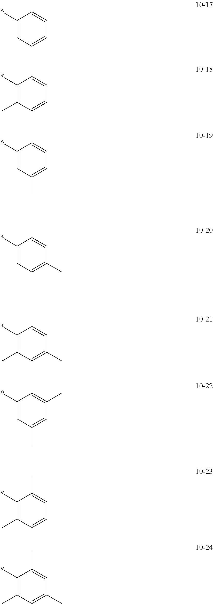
C1(*)=CC=CC=C1.C1(*)=C(C)C=CC=C1.C1(*)=CC(C)=CC=C1.C1(*)=CC=C(C)C=C1.C1(*)=C(C)C=C(C)C=C1.C1(*)=CC(C)=CC(C)=C1.C1(*)=C(C)C=CC=C1C.C1(*)=C(C)C=C(C)C=C1C
